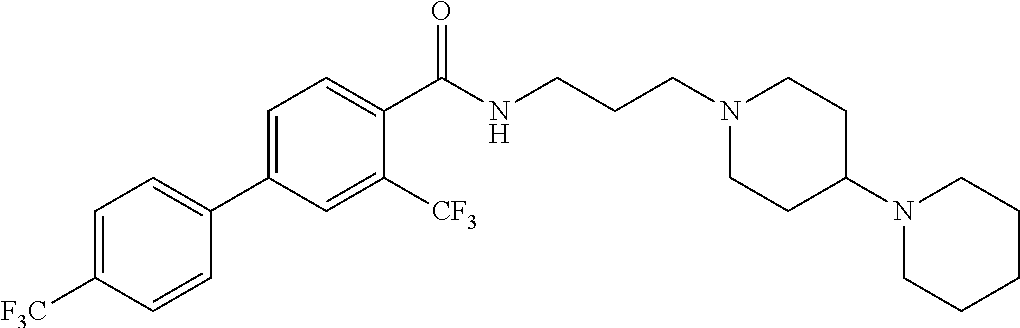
C1=C([F3C])C=CC(C2=CC=C(C(NCCCN3CCC(N4CCCCC4)CC3)=O)C([CF3])=C2)=C1
